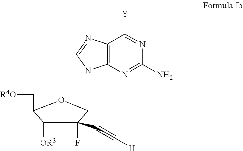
N1=C([Y])C2=C(N=C1N)N(C1C(F)(C#C[H])C([OR3])C(C[R4O])O1)C=N2
